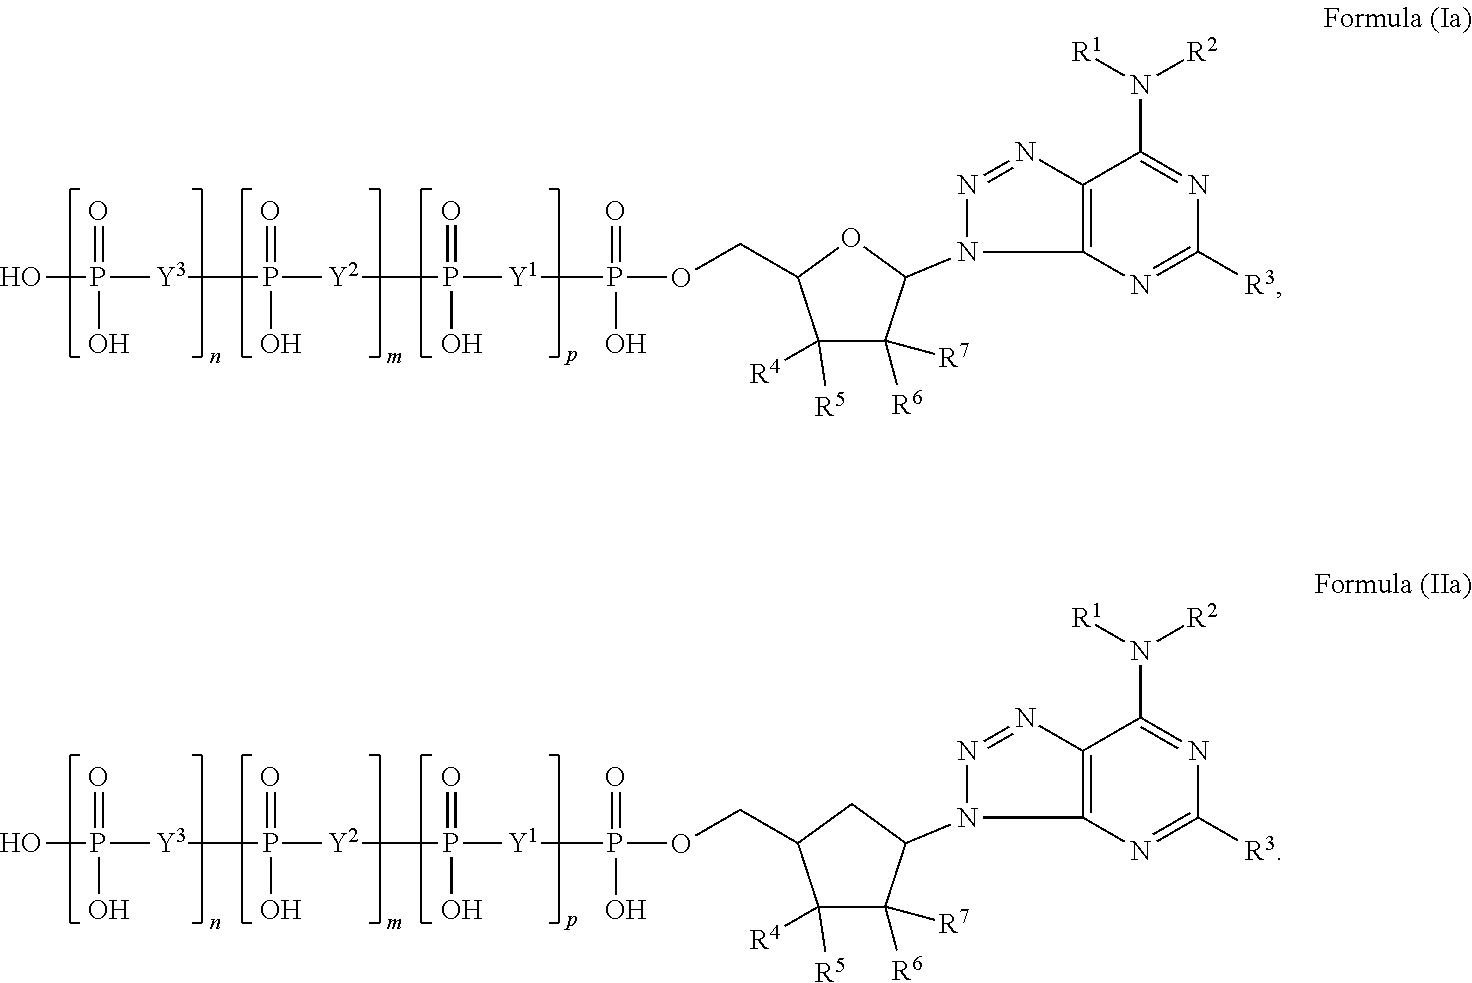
C1([R3])=NC2=C(N=NN2C2C([R7])([R6])C([R4])([R5])C(COP([Y1]P(=O)(O)[Y2]P(=O)(O)[Y3]P(=O)(O)O)(=O)O)O2)C(N([R1])[R2])=N1.C1([R3])=NC2=C(N=NN2C2C([R7])([R6])C([R4])([R5])C(COP([Y1]P(=O)(O)[Y2]P(=O)(O)[Y3]P(=O)(O)O)(=O)O)C2)C(N([R1])[R2])=N1
